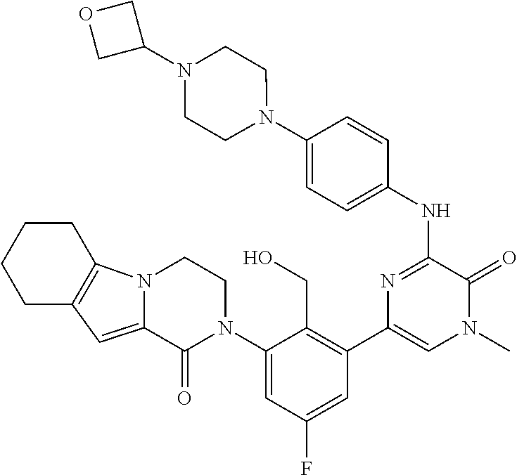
C1(NC2=NC(C3=C(CO)C(N4CCN5C(=CC6=C5CCCC6)C4=O)=CC(F)=C3)=CN(C)C2=O)=CC=C(N2CCN(C3COC3)CC2)C=C1
